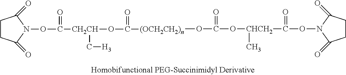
O(N1C(=O)CCC1=O)C(=O)[CHCH2](OC(O[(OCH2CH2)n]C(O[CH2CH](C[H3])C(ON1C(=O)CCC1=O)=O)=O)=O)C
